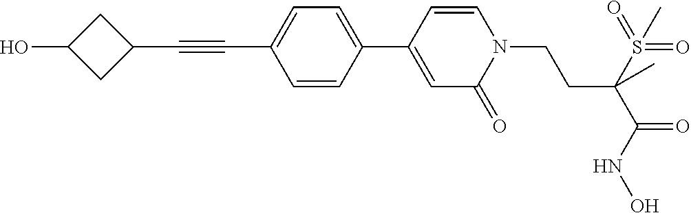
C1=CC(C2=CC=C(C#CC3CC(O)C3)C=C2)=CC(=O)N1CCC(S(=O)(=O)C)(C(=O)NO)C
